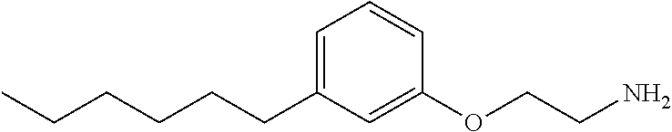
C1=C(CCCCCC)C=C(OCCN)C=C1
